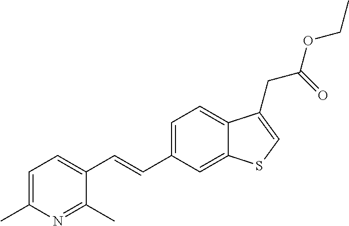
C(=CC1=CC=C2C(=C1)SC=C2CC(OCC)=O)C1=CC=C(C)N=C1C
